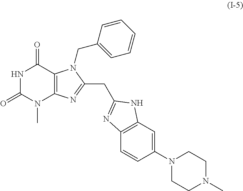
N1C(=O)N(C)C2=C(C1=O)N(CC1=CC=CC=C1)C(CC1=NC3=C(C=C(N4CCN(C)CC4)C=C3)N1)=N2
